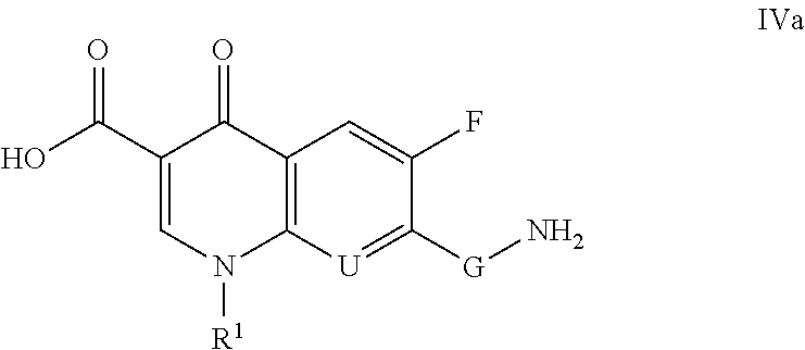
C12=C([U]=C([G]N)C(F)=C1)N([R1])C=C(C(O)=O)C2=O
